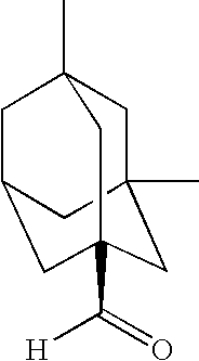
C1C2(C)CC3(C(=O)[H])CC(CC1(C)C3)C2
